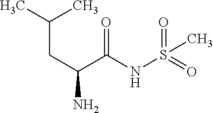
CC(C)CC(C(=O)NS(=O)(=O)C)N
